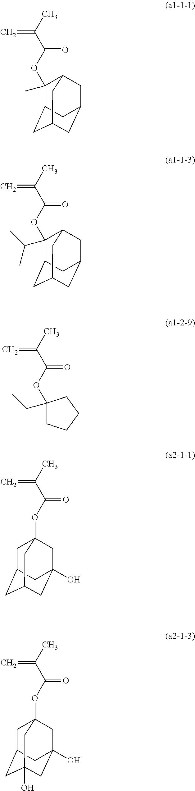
C1C2CC3CC(O)(CC1(OC(C(C)=C)=O)C3)C2.C1C2CC3(O)CC(O)(CC1(OC(C(C)=C)=O)C3)C2.C1(OC(C(C)=C)=O)(C)C2CC3CC(CC1C3)C2.C1(OC(C(C)=C)=O)(C(C)C)C2CC3CC(CC1C3)C2.C1(OC(C(C)=C)=O)(CC)CCCC1
